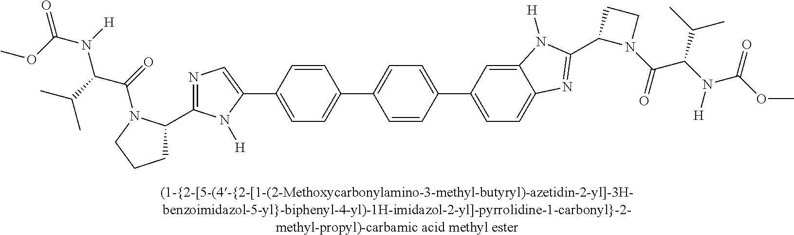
C1C(C2=NC=C(C3=CC=C(C4=CC=C(C5=CC=C6C(=C5)N([H])C(C5N(C(=O)C(C(C)C)N([H])C(=O)OC)CC5)=N6)C=C4)C=C3)N2[H])N(C(=O)C(C(C)C)N([H])C(OC)=O)CC1
